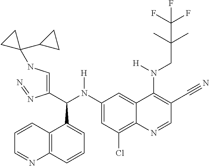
C1(N(C(C(=CNC2(C3CC3)CC2)N=N)C2=CC=CC3=C2C=CC=N3)[H])=CC(Cl)=C2C(=C1)C(N(CC(C)(C)C(F)(F)F)[H])=C(C#N)C=N2
